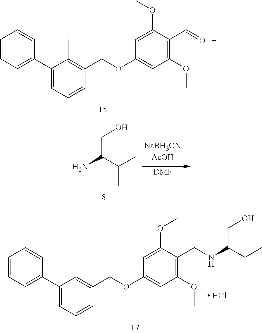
C1(C2=CC=CC=C2)=CC=CC(COC2=CC(OC)=C(C=O)C(OC)=C2)=C1C.[DMF].NC(C(C)C)CO.C1(C2=CC=CC=C2)=CC=CC(COC2=CC(OC)=C(C[N H]C(C(C)C)CO)C(OC)=C2)=C1C.[ HCl]
